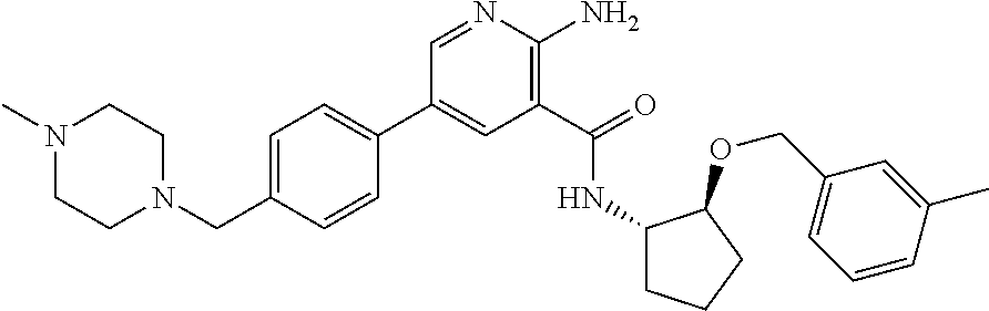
C1(C2=CC=C(CN3CCN(C)CC3)C=C2)=CC(C(=O)NC2CCCC2OCC2=CC=CC(C)=C2)=C(N)N=C1
